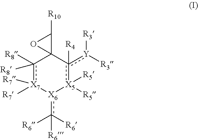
c1([R8])([R8])[X7]([R7])([R7])[X6](c([R6])([R6])[R6])[X5]([R5])([R5])c([Y]([R3])[R3])([R4])C12C([R10])O2
